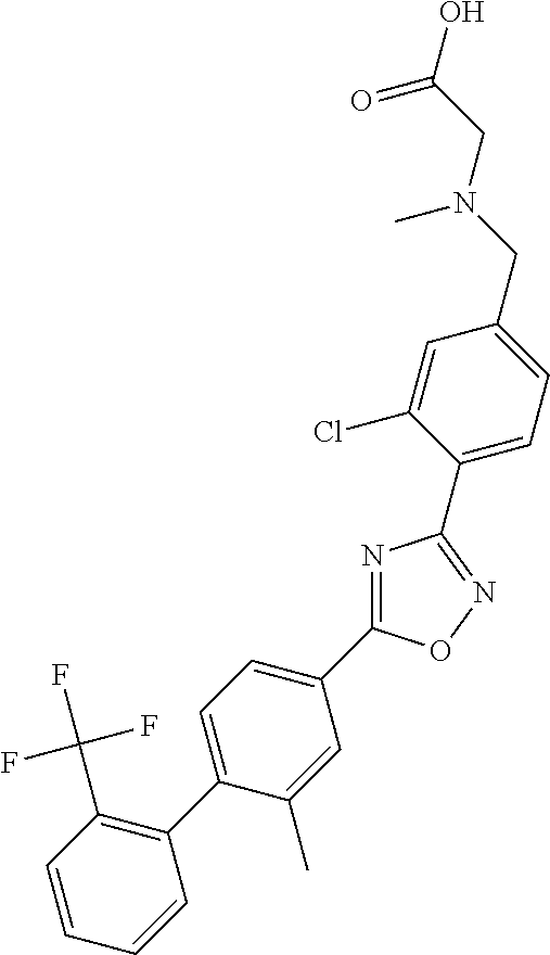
N1=C(C2=CC=C(C3=C(C(F)(F)F)C=CC=C3)C(C)=C2)ON=C1C1=CC=C(CN(CC(O)=O)C)C=C1Cl
